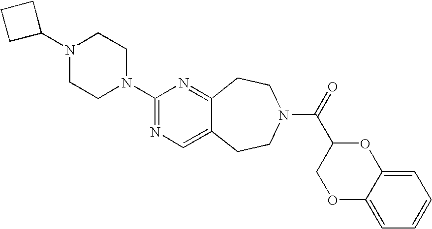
N1(C2CCC2)CCN(C2=NC=C3C(=N2)CCN(C(=O)C2COC4=CC=CC=C4O2)CC3)CC1
